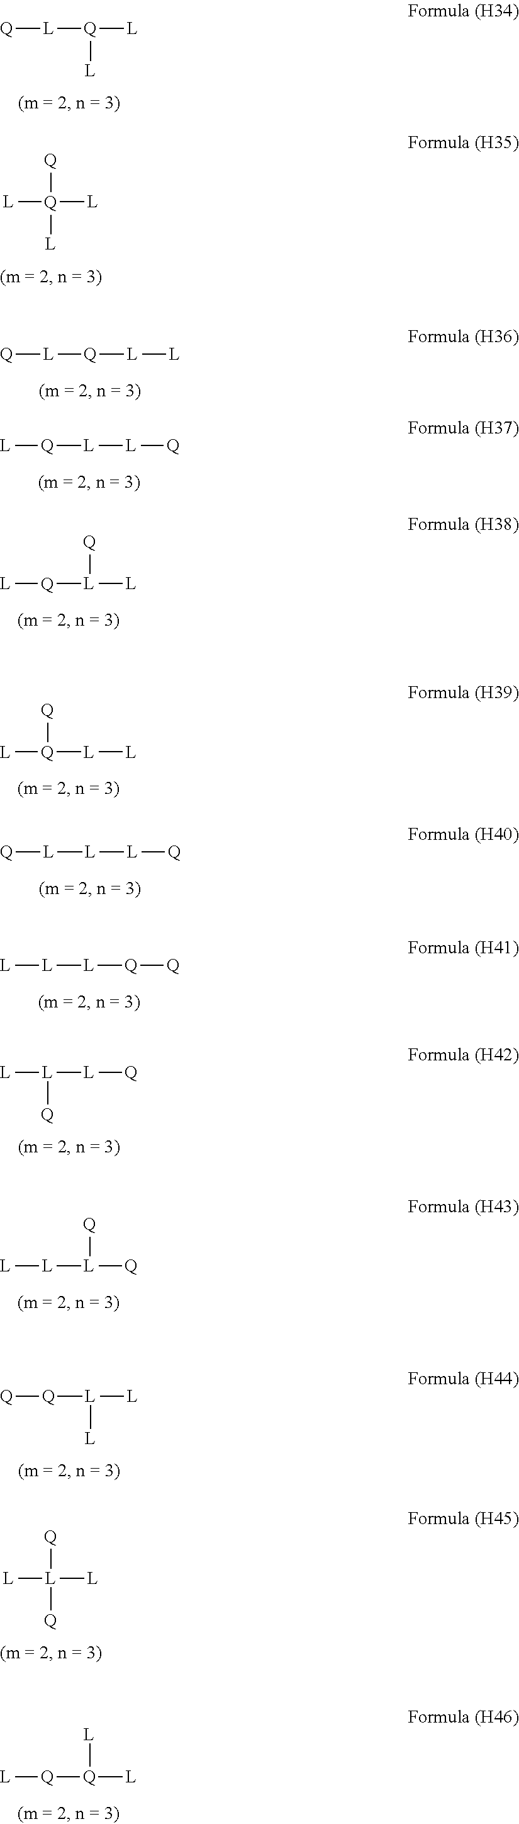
[L]([Q]([L])[L])[Q].[L][Q]([L])([L])[Q].[Q][L][Q][L][L].[L][Q][L][L][Q].[L][Q][L]([L])[Q].[L][Q]([L][L])[Q].[Q][L][L][L][Q].[L][L][L][Q][Q].[L][L]([L][Q])[Q].[L][L][L]([Q])[Q].[Q][Q][L]([L])[L].[L][L]([L])([Q])[Q].[L][Q][Q]([L])[L]
